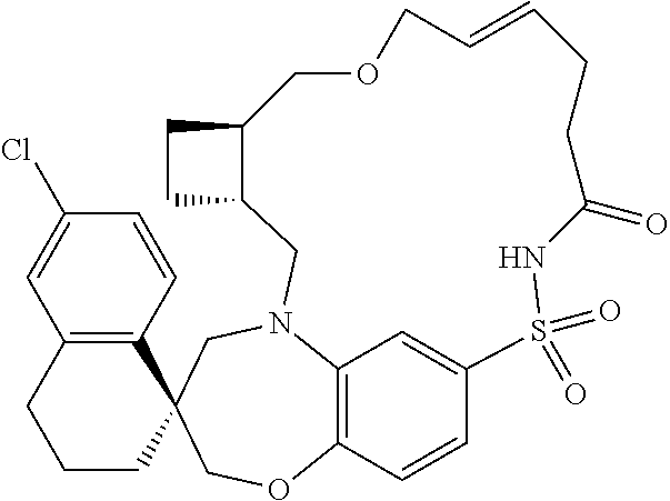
C12=C(C=CC(Cl)=C1)C1(CCC2)COC2=C3N(C1)CC1C(CC1)COCC=CCCC(=O)NS(=O)(=O)C(=C3)C=C2
